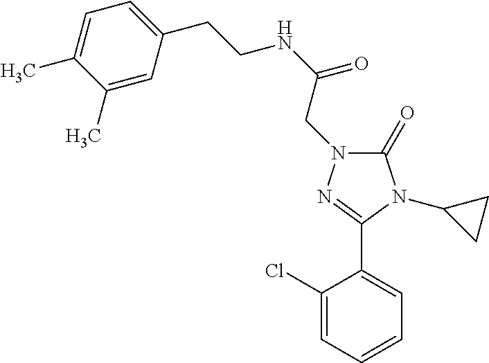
C(NC(=O)CN1C(=O)N(C2CC2)C(C2=CC=CC=C2Cl)=N1)CC1=CC=C(C)C(C)=C1
